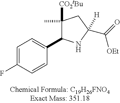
C1=C(F)C=CC(C2C(C)([CO2tBu])CC(C(=O)[OEt])([H])N2)=C1
